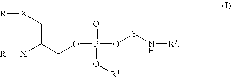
[R][X]CC(COP(=O)(O[R1])O[Y]N[R3])[X][R]
